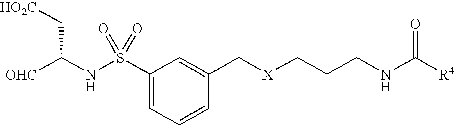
C1(S(NC([OHC])C[HO2C])(=O)=O)=CC=CC(C[X]CCCNC([R4])=O)=C1
